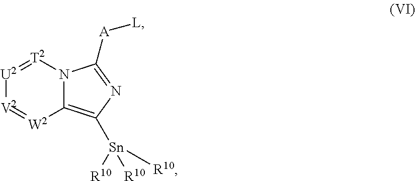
C12=C([Sn]([R10])([R10])[R10])N=C([A][L])N1[T2]=[U2][V2]=[W2]2
